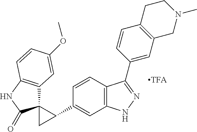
C1(C2C3(C2)C2=C(NC3=O)C=CC(OC)=C2)=CC2=C(C=C1)C(C1=CC3=C(C=C1)CCN(C)C3)=NN2
